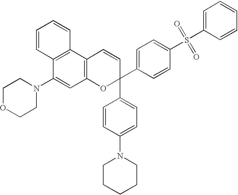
C1CN(C2=CC3=C(C4=C2C=CC=C4)C=CC(C2=CC=C(S(C4=CC=CC=C4)(=O)=O)C=C2)(C2=CC=C(N4CCCCC4)C=C2)O3)CCO1
